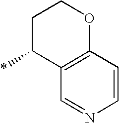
C12=C(C=CN=C1)OCCC2*
